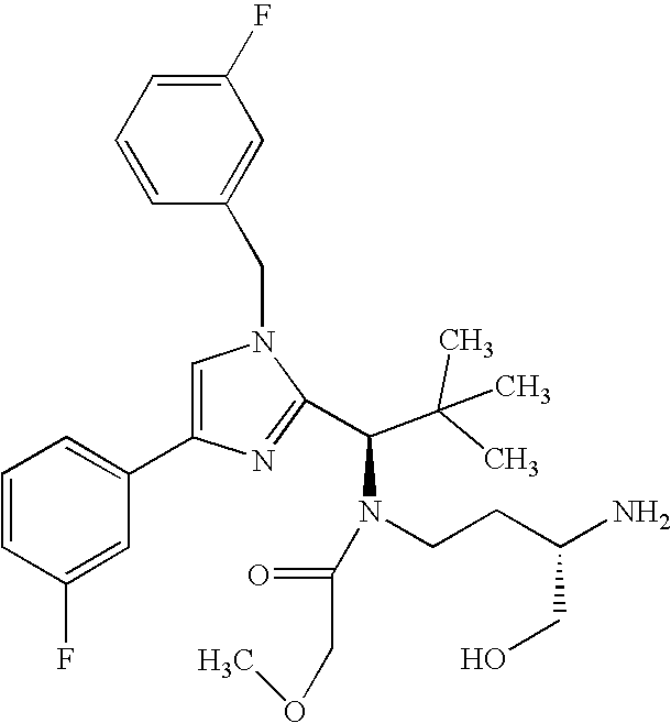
C1=CC(F)=CC(C2=CN(CC3=CC(F)=CC=C3)C(C(C(C)(C)C)N(CCC(N)CO)C(COC)=O)=N2)=C1
